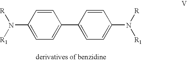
C1=CC(N([R1])[R])=CC=C1C1=CC=C(N([R1])[R])C=C1
